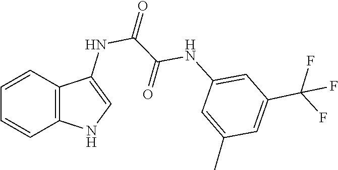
C1=C(C(F)(F)F)C=C(NC(=O)C(NC2=CNC3=C2C=CC=C3)=O)C=C1C
